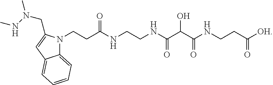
C(NC(C(C(NCCC([OH])=O)=O)O)=O)CNC(CCN1C2=CC=CC=C2C=C1CN(NC)C)=O
